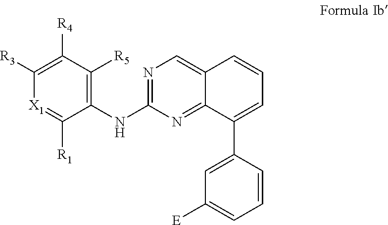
C1([R3])=C([R4])C([R5])=C(NC2=NC=C3C(=N2)C(C2=CC([E])=CC=C2)=CC=C3)C([R1])=[X1]1
